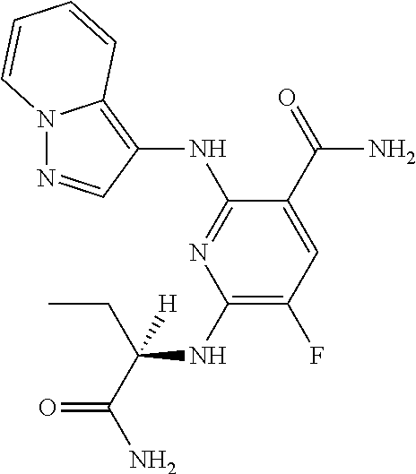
N12N=CC(NC3=NC(NC(CC)(C(=O)N)[H])=C(F)C=C3C(N)=O)=C1C=CC=C2
